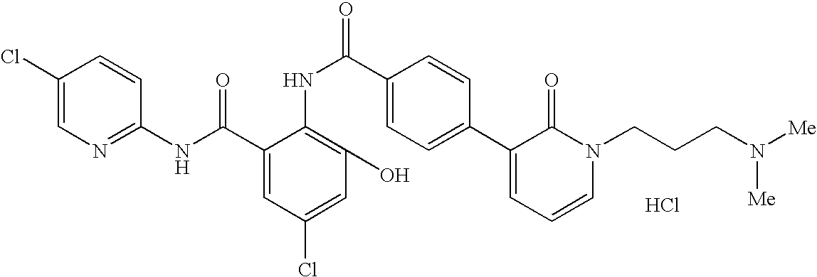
C1(NC(C2=CC(Cl)=CC(O)=C2NC(C2=CC=C(C3=CC=CN(CCCN([Me])[Me])C3=O)C=C2)=O)=O)=NC=C(Cl)C=C1.Cl
